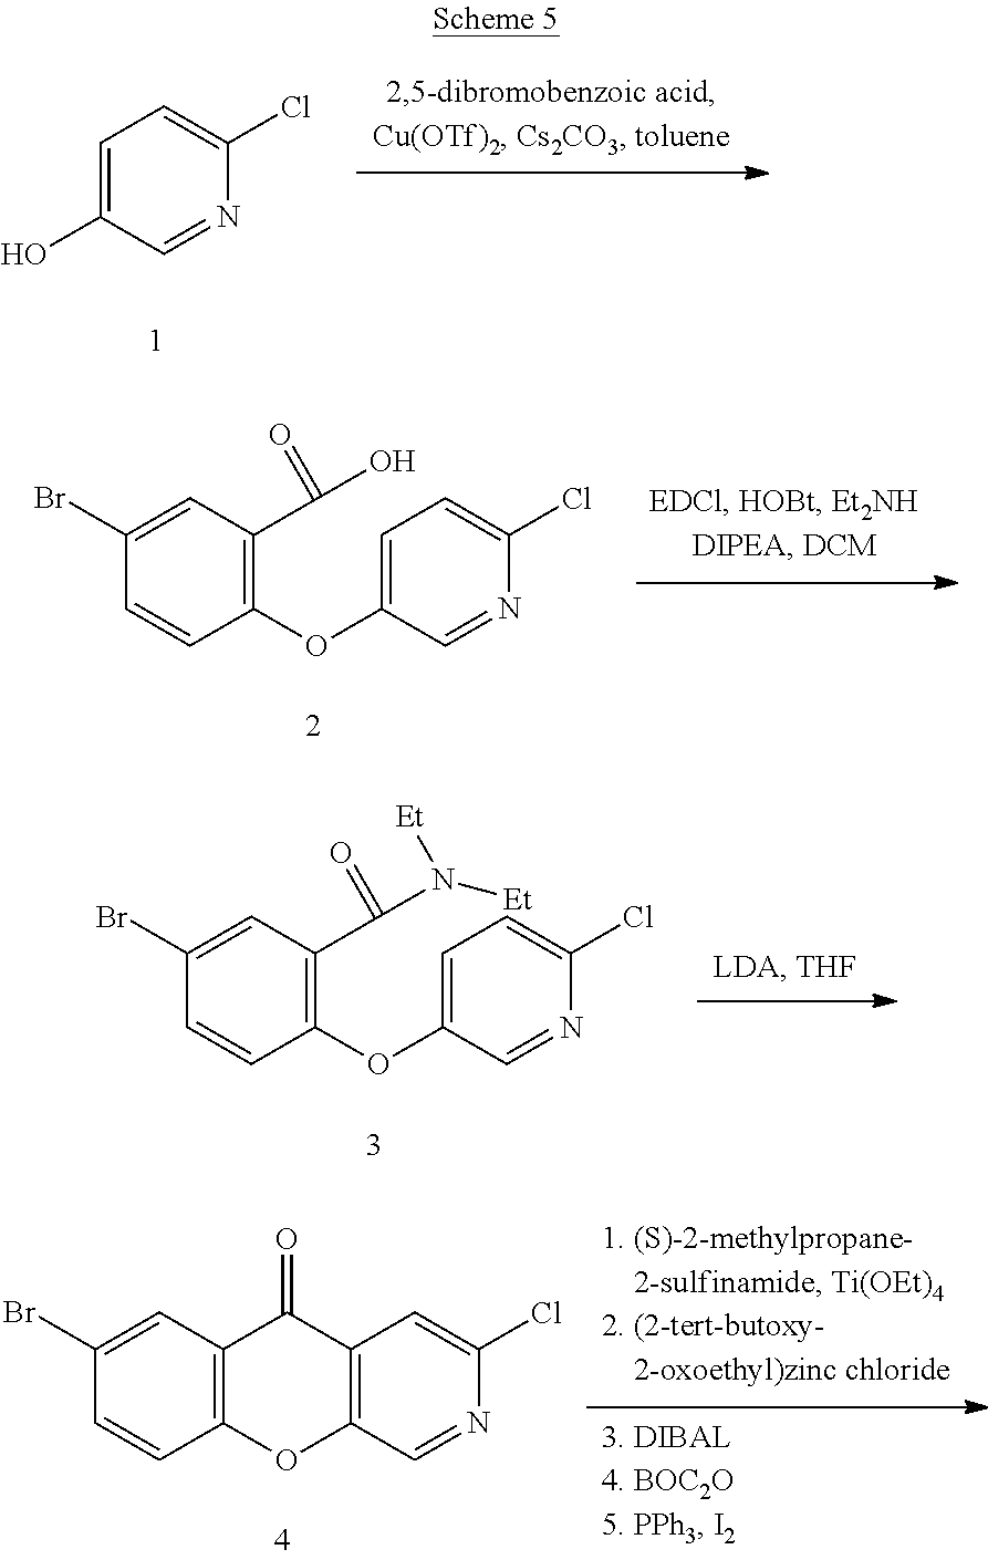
C1=C(O)C=NC(Cl)=C1.C1(OC2=CC=C(Cl)N=C2)=C(C(=O)O)C=C(Br)C=C1.C1(OC2=CC=C(Cl)N=C2)=C(C(=O)N([Et])[Et])C=C(Br)C=C1.C12=C(C=C(Br)C=C1)C(=O)C1=C(O2)C=NC(Cl)=C1
